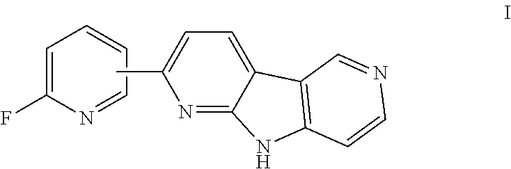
C1=C(F)N=CC=C1.CC1=CC=C2C(=N1)NC1=C2C=NC=C1
